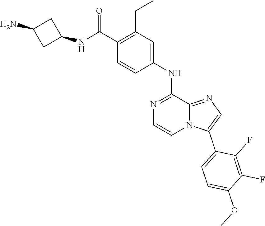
C1(C(NC2CC(N)C2)=O)=C(CC)C=C(NC2=NC=CN3C2=NC=C3C2=CC=C(OC)C(F)=C2F)C=C1
